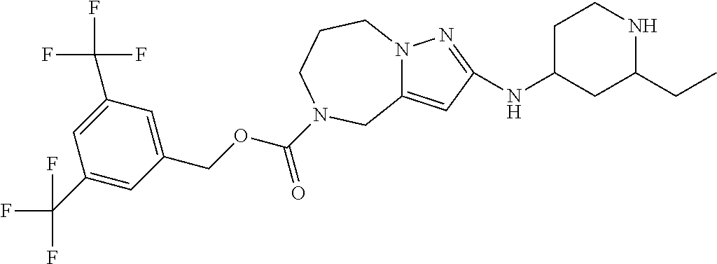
N12C(=CC(NC3CC(CC)NCC3)=N1)CN(C(OCC1=CC(C(F)(F)F)=CC(C(F)(F)F)=C1)=O)CCC2
